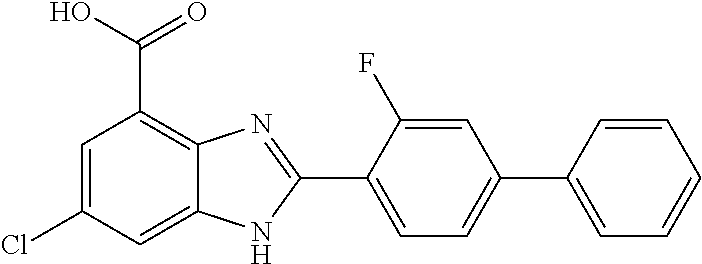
C1=C(C2=NC3=C(C(O)=O)C=C(Cl)C=C3N2)C(F)=CC(C2=CC=CC=C2)=C1
